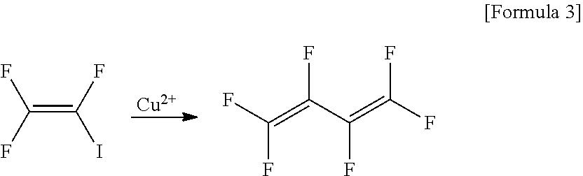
[Cu].FC(=C(C(=C(F)F)F)F)F.IC(=C(F)F)F
